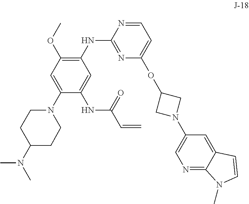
C1=C(N2CCC(N(C)C)CC2)C(NC(C=C)=O)=CC(NC2=NC(OC3CN(C4=CN=C5C(=C4)C=CN5C)C3)=CC=N2)=C1OC
